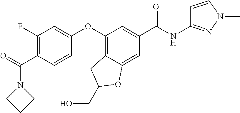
C1(OC2=CC(F)=C(C(=O)N3CCC3)C=C2)=C2C(=CC(C(NC3=NN(C)C=C3)=O)=C1)OC(CO)C2
